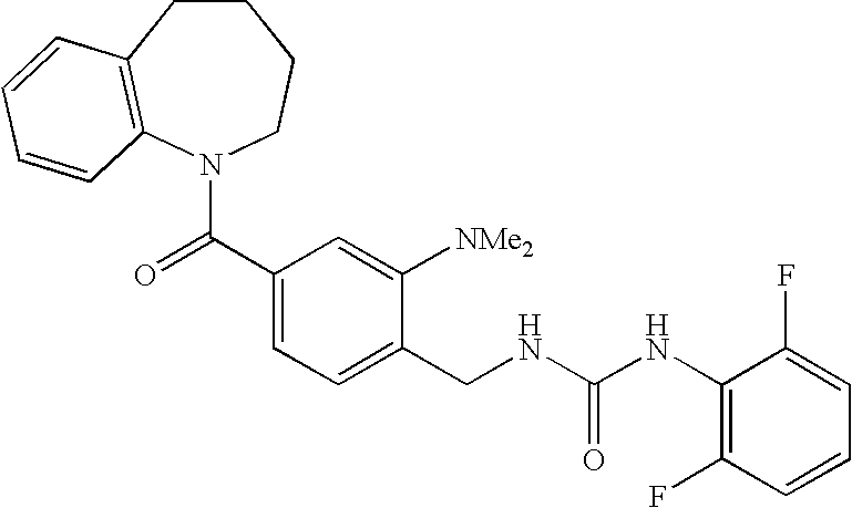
C1CC2=C(N(C(C3=CC=C(CNC(NC4=C(F)C=CC=C4F)=O)C([NMe2])=C3)=O)CC1)C=CC=C2
